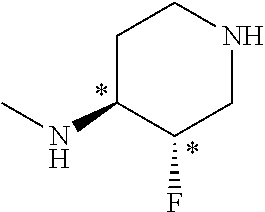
CNC1C(F)CNCC1
